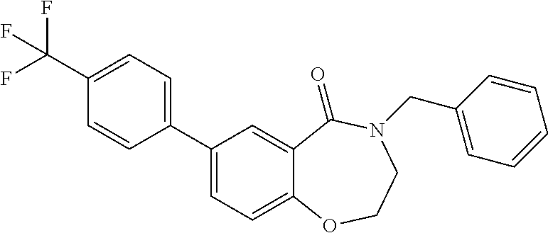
C1(C2=CC=C3C(=C2)C(=O)N(CC2=CC=CC=C2)CCO3)=CC=C(C(F)(F)F)C=C1
